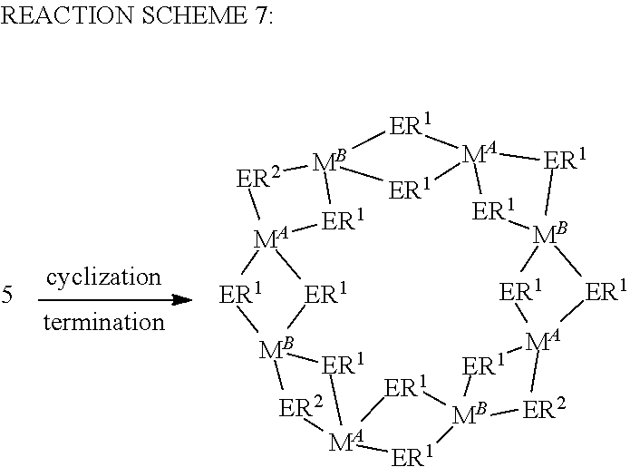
[MA]123[ER1][MB]4([ER1]1)[ER1][MA]1([ER1]4)[ER2][MB]4([ER1]1)[ER1][MA]1([ER1]4)[ER2][MB]4([ER1][MA]5([ER2][MB]([ER1]2)([ER1]5)[ER1]3)[ER1]4)[ER1]1
